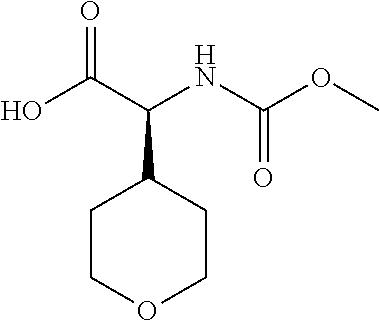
OC(C(NC(OC)=O)C1CCOCC1)=O
